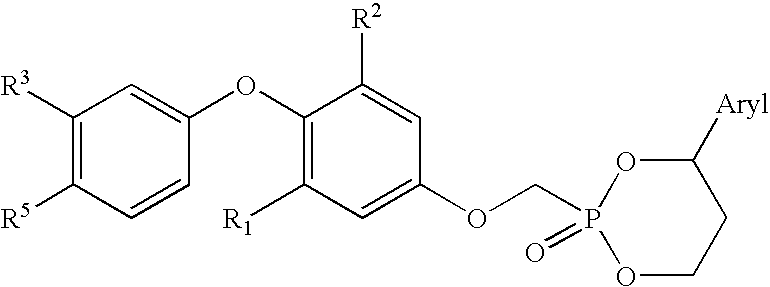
C1([R3])=C([R5])C=CC(OC2=C([R1])C=C(OCP3(=O)OC([Aryl])CCO3)C=C2[R2])=C1
